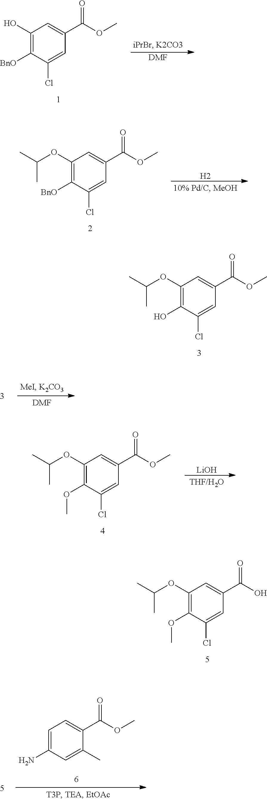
C1(O)=C([BnO])C(Cl)=CC(C(OC)=O)=C1.[DMF].C1(OC(C)C)=C([BnO])C(Cl)=CC(C(OC)=O)=C1.[H2].C1(OC(C)C)=C(O)C(Cl)=CC(C(OC)=O)=C1.[DMF].C1(OC(C)C)=C(OC)C(Cl)=CC(C(OC)=O)=C1.[LiOH].[THF/H2O].C1(OC(C)C)=C(OC)C(Cl)=CC(C(O)=O)=C1.C1=C(N)C=C(C)C(C(OC)=O)=C1
